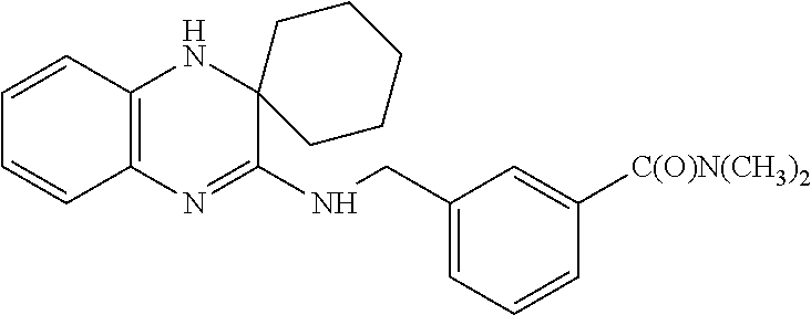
C1=CC2=C(C=C1)N=C(NCC1=CC=CC([C(O)N(CH3)2])=C1)C1(N2)CCCCC1
